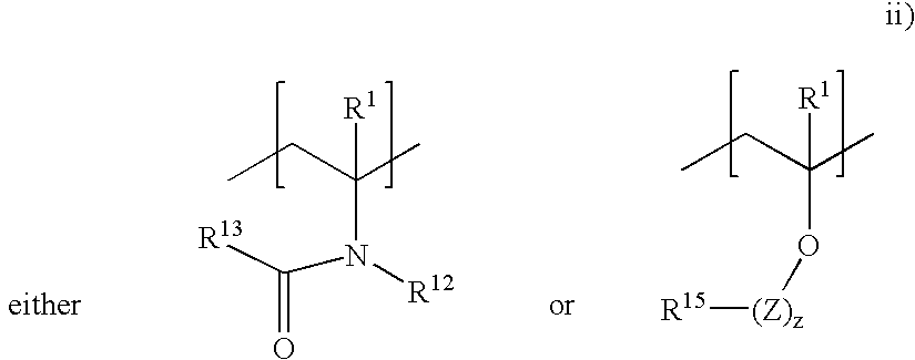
N(C(C)(CC)[R1])([R12])C([R13])=O.[R15][(Z)z]OC(C)(CC)[R1]
